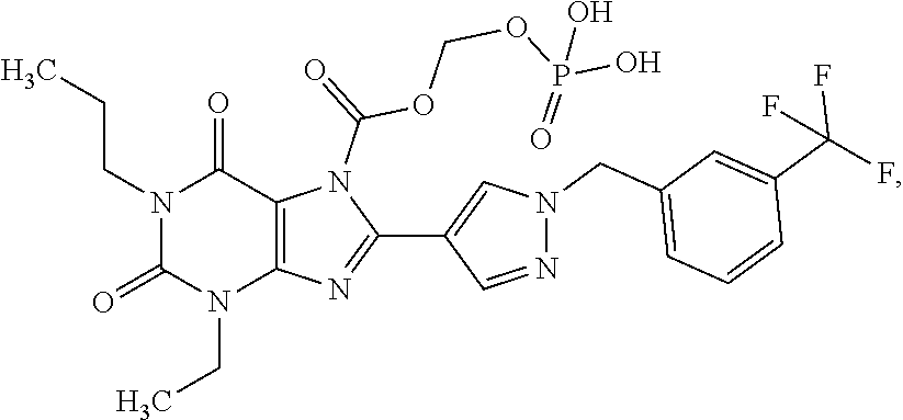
N1(CC)C(=O)N(CCC)C(=O)C2=C1N=C(C1=CN(CC3=CC=CC(C(F)(F)F)=C3)N=C1)N2C(OCOP(O)(=O)O)=O
